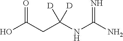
OC(CC(NC(N)=N)([D])[D])=O
